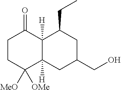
C1CC([MeO])([OMe])C2([H])C([H])(C1=O)C(CC)CC(CO)C2
